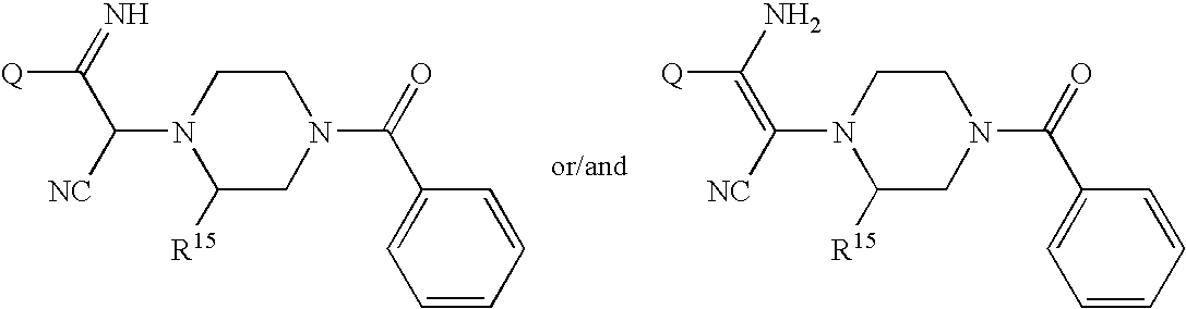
C1CN(C(C(=N)[Q])[NC])C([R15])CN1C(=O)C1=CC=CC=C1.C1CN(C(=C(N)[Q])[NC])C([R15])CN1C(=O)C1=CC=CC=C1
